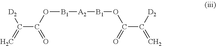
[D2]C(=C)C(O[B1][A2][B1]OC(=O)C(=C)[D2])=O
